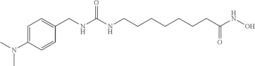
C1=C(N(C)C)C=CC(CNC(NCCCCCCCC(NO)=O)=O)=C1
